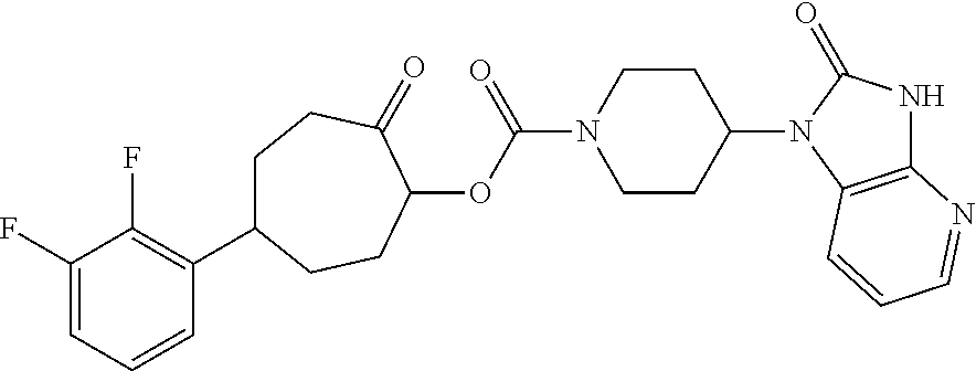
C1(F)=CC=CC(C2CCC(=O)C(OC(N3CCC(N4C5=C(NC4=O)N=CC=C5)CC3)=O)CC2)=C1F
